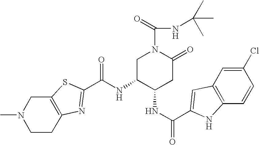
C1C(NC(=O)C2=NC3=C(CN(C)CC3)S2)C(NC(=O)C2=CC3=C(C=CC(Cl)=C3)N2)CC(=O)N1C(=O)NC(C)(C)C
